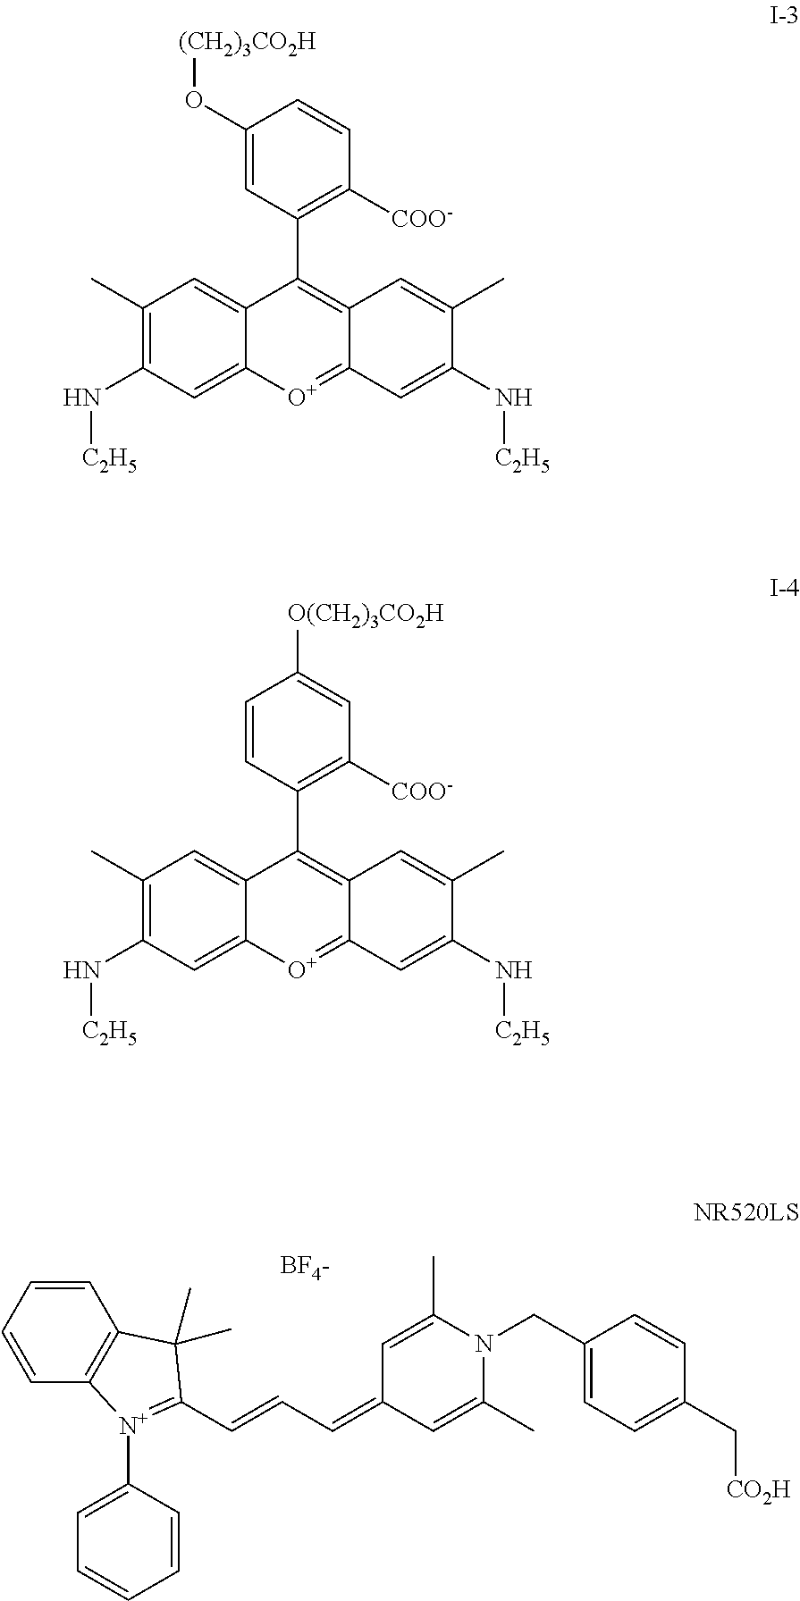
C1=C(C)N(CC2=CC=C(C[CO2H])C=C2)C(C)=CC1=CC=CC1=[N+](C2=CC=CC=C2)C2=C(C1(C)C)C=CC=C2.[BF4-].C1(C)=C(N[C2H5])C=C2C(=C1)C(C1=C([COO-])C=CC(O[(CH2)3CO2H])=C1)=C1C(=[O+]2)C=C(N[C2H5])C(C)=C1.C1(C)=C(N[C2H5])C=C2C(=C1)C(C1=C([COO-])C=C([O(CH2)3CO2H])C=C1)=C1C(=[O+]2)C=C(N[C2H5])C(C)=C1
